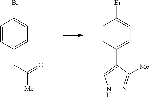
C1=CC(CC(=O)[Me])=CC=C1Br.C1=CC(C2=CNN=C2[Me])=CC=C1Br
